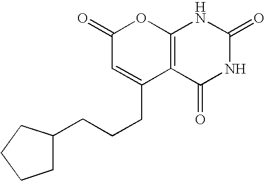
C12=C(C(=O)NC(=O)N1)C(CCCC1CCCC1)=CC(=O)O2
